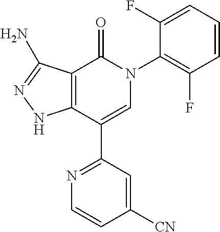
C12=C(C(C3=NC=CC([CN])=C3)=CN(C3=C(F)C=CC=C3F)C1=O)NN=C2N
